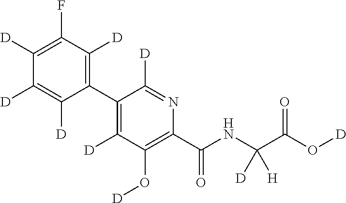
C1(C2=C([D])C(O[D])=C(C(NC(C(O[D])=O)([D])[H])=O)N=C2[D])=C([D])C(F)=C([D])C([D])=C1[D]
